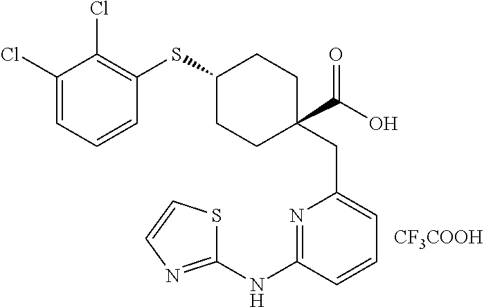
C1(Cl)=CC=CC(SC2CCC(CC3=CC=CC(NC4=NC=CS4)=N3)(C(O)=O)CC2)=C1Cl.[CF3COOH]
